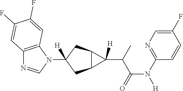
C12C(CC(N3C4=C(N=C3)C=C(F)C(F)=C4)([H])C1)C2([H])C(C(=O)N([H])C1=NC=C(F)C=C1)C
